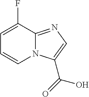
C1=C(F)C2=NC=C(C(=O)O)N2C=C1
